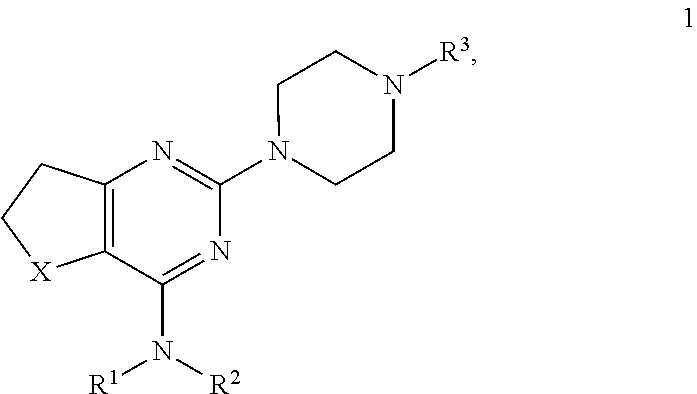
C12=C(C(N([R1])[R2])=NC(N3CCN([R3])CC3)=N1)[X]CC2
